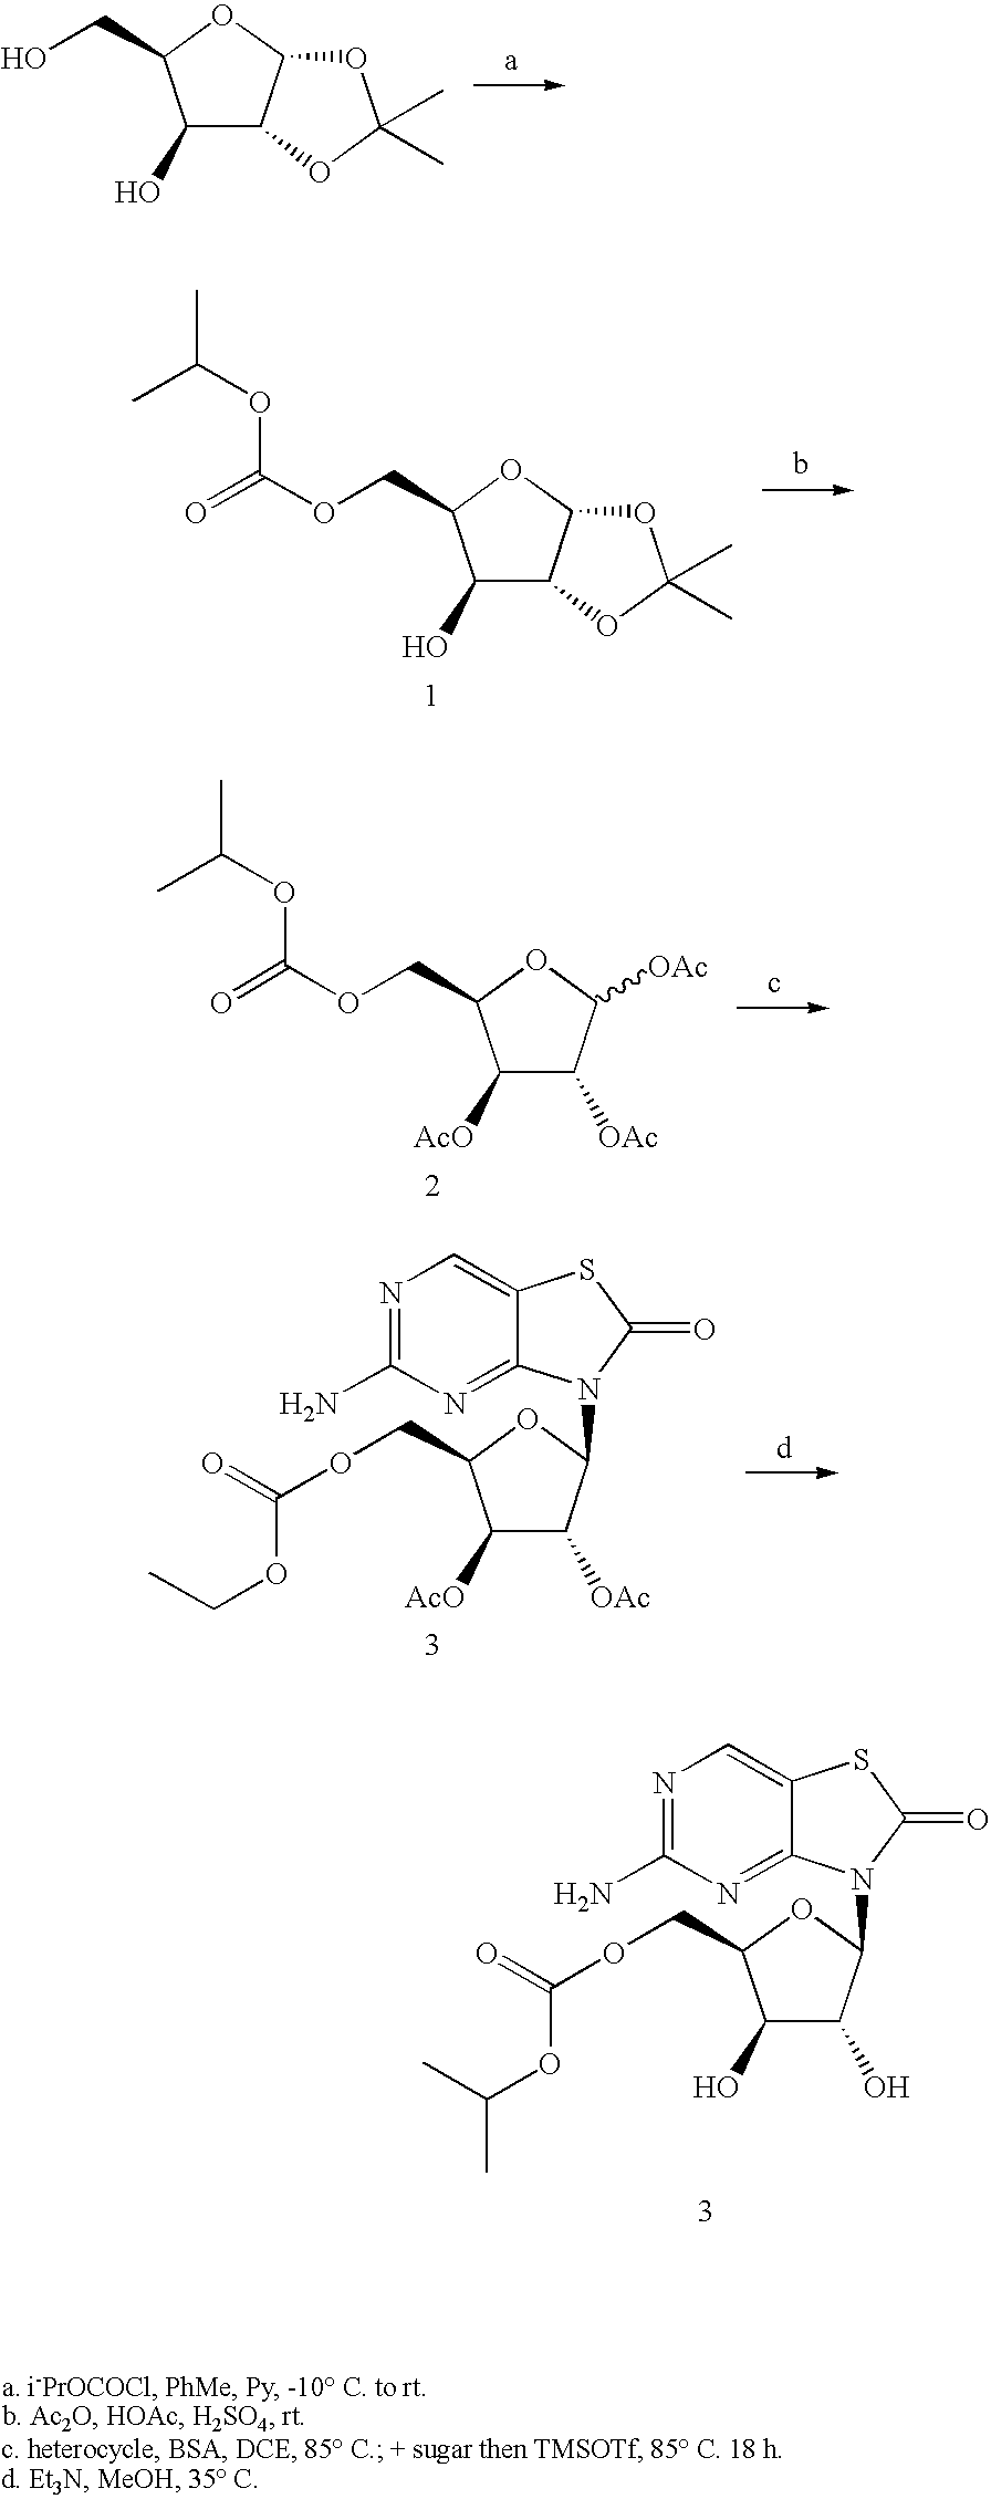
C1(O)C2C(OC1CO)OC(C)(C)O2.C1(O)C2C(OC1COC(=O)OC(C)C)OC(C)(C)O2.C1([AcO])C([OAc])C([OAc])OC1COC(=O)OC(C)C.N1=C(N)N=C2C(=C1)SC(=O)N2C1C(O)C(O)C(COC(OC(C)C)=O)O1.N1=C(N)N=C2C(=C1)SC(=O)N2C1C([OAc])C([AcO])C(COC(OCC)=O)O1
